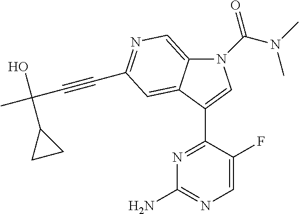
N1(C(N(C)C)=O)C2=CN=C(C#CC(C)(O)C3CC3)C=C2C(C2=NC(N)=NC=C2F)=C1
